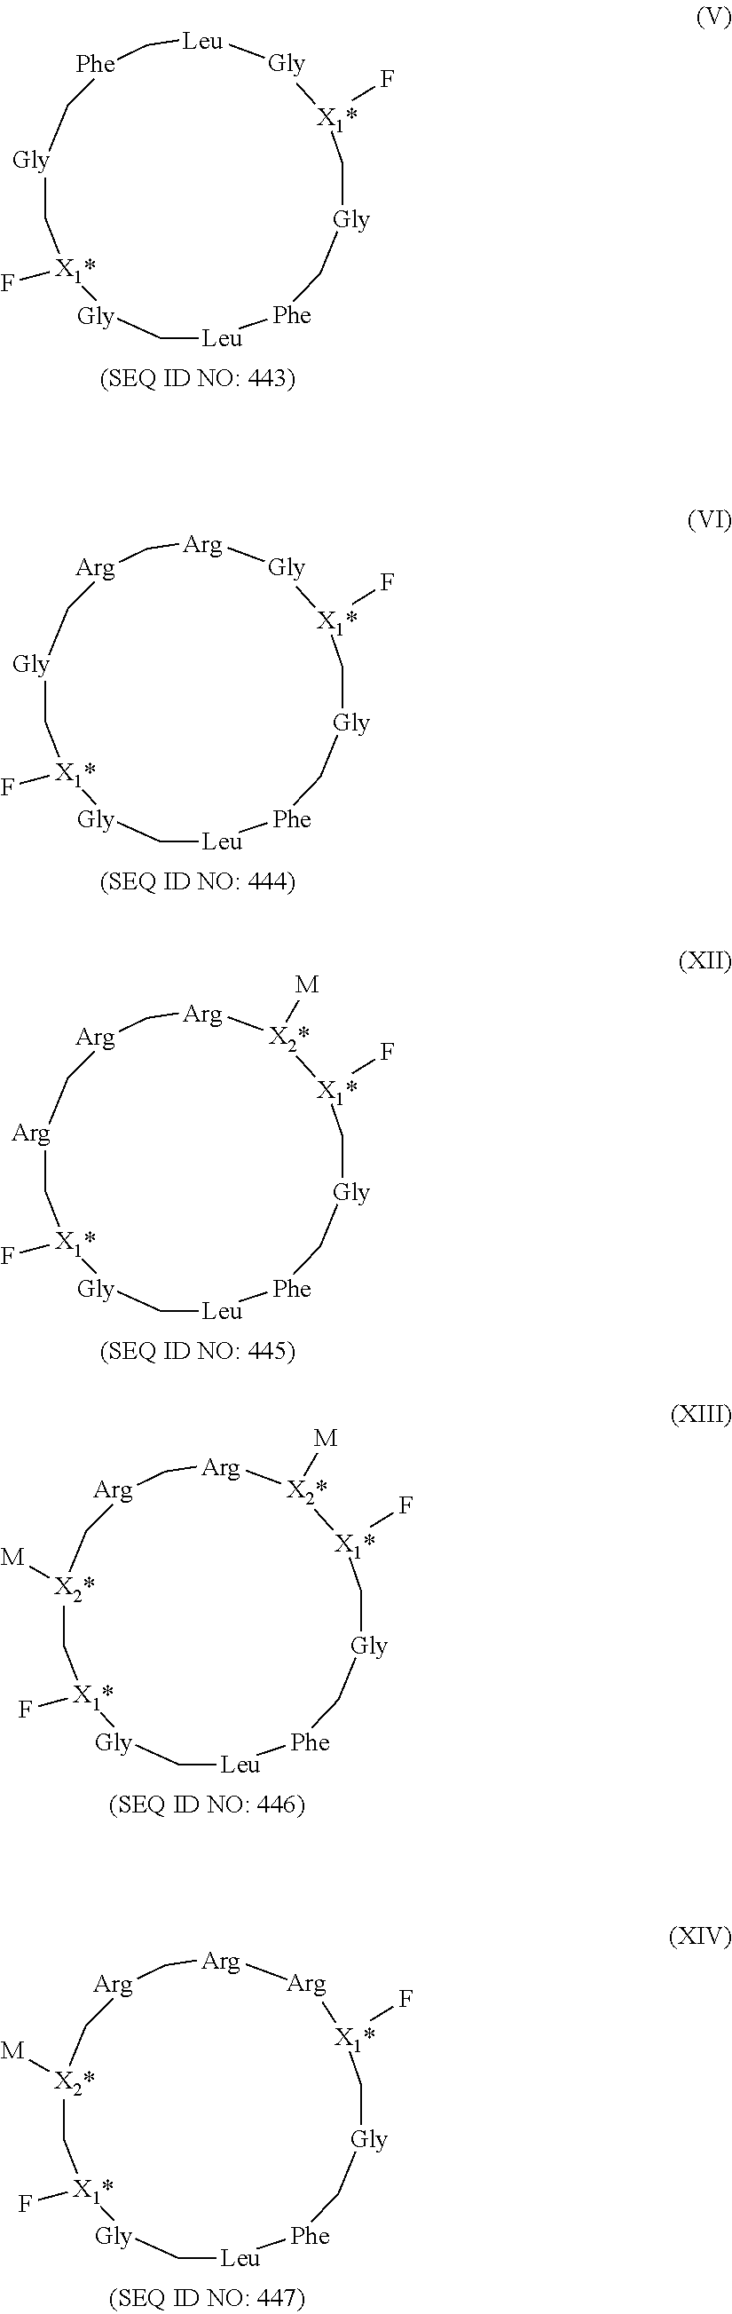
[Leu]1[Phe]C[Gly]C[X1*](F)[Gly][Leu]C[Phe]C[Gly]C[X1*](F)[Gly]C1.[Leu]1[Phe]C[Gly]C[X1*](F)[Gly][Arg]C[Arg]C[Gly]C[X1*](F)[Gly]C1.[Leu]1[Phe]C[Gly]C[X1*](F)[X2*]([M])[Arg]C[Arg]C[Arg]C[X1*](F)[Gly]C1.[Leu]1[Phe]C[Gly]C[X1*](F)[X2*]([M])[Arg]C[Arg]C[X2*]([M])C[X1*](F)[Gly]C1.[Leu]1[Phe]C[Gly]C[X1*](F)[Arg][Arg]C[Arg]C[X2*]([M])C[X1*](F)[Gly]C1
